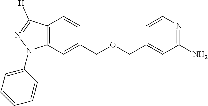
C1(COCC2=CC(N)=NC=C2)=CC2=C(C=C1)C([H])=NN2C1=CC=CC=C1
